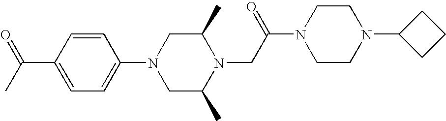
C1=CC(N2CC(C)N(CC(N3CCN(C4CCC4)CC3)=O)C(C)C2)=CC=C1C(C)=O
